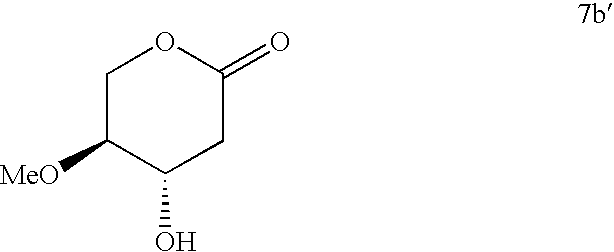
C1C([MeO])C(O)CC(=O)O1
